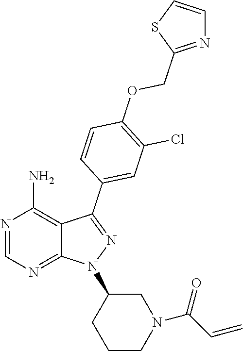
N1=CN=C2C(=C1N)C(C1=CC(Cl)=C(OCC3=NC=CS3)C=C1)=NN2C1CCCN(C(C=C)=O)C1
